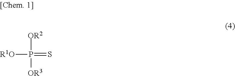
[OR2]P([R1O])(=S)[OR3]
